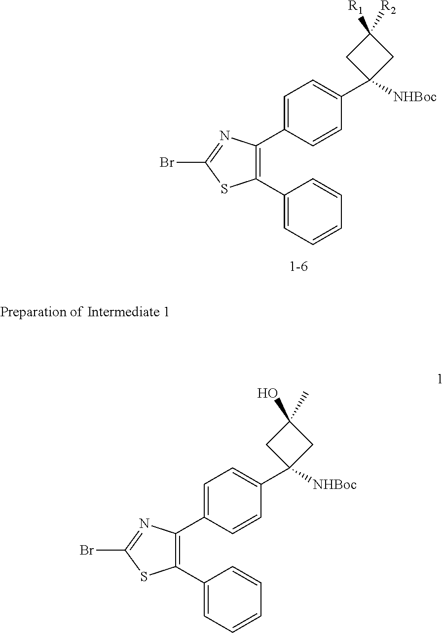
C1=C(C2=C(C3=CC=CC=C3)SC(Br)=N2)C=CC(C2([NHBoc])CC([R1])([R2])C2)=C1.C1=C(C2=C(C3=CC=CC=C3)SC(Br)=N2)C=CC(C2([NHBoc])CC(O)(C)C2)=C1
